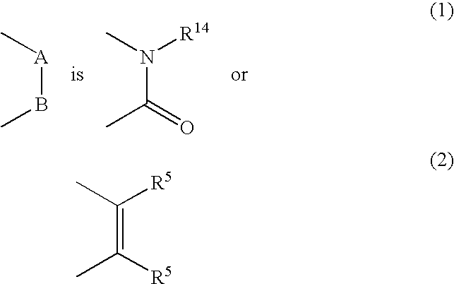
CB[A]C.CC(N(C)[R14])=O.CC(=C(C)[R5])[R5]
